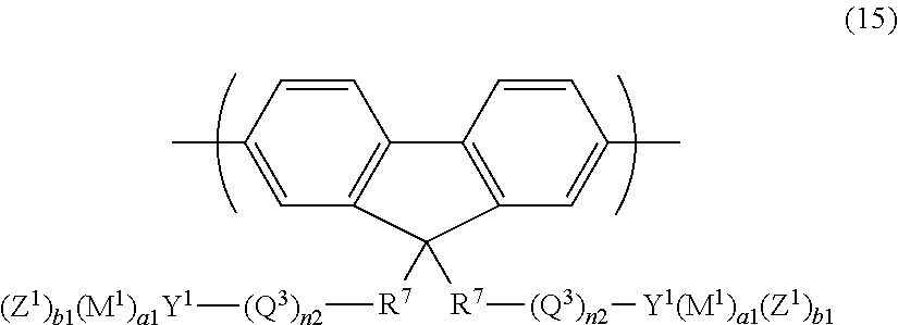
C1=CC(C)=CC2=C1C1=C(C=C(C)C=C1)C2([R7][(Q3)n2][(Z1)b1(M1)a1Y1])[R7][(Q3)n2][Y1(M1)a1(Z1)b1]
